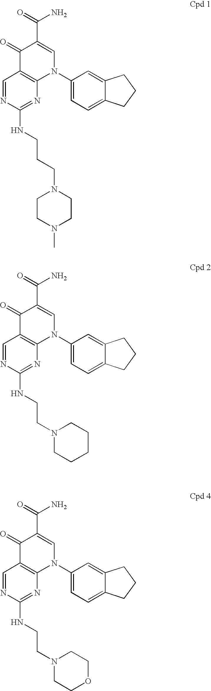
C1=NC(NCCN2CCCCC2)=NC2=C1C(=O)C(C(=O)N)=CN2C1=CC=C2C(=C1)CCC2.C1=NC(NCCN2CCOCC2)=NC2=C1C(=O)C(C(=O)N)=CN2C1=CC=C2C(=C1)CCC2.C1=NC(NCCCN2CCN(C)CC2)=NC2=C1C(=O)C(C(=O)N)=CN2C1=CC=C2C(=C1)CCC2
